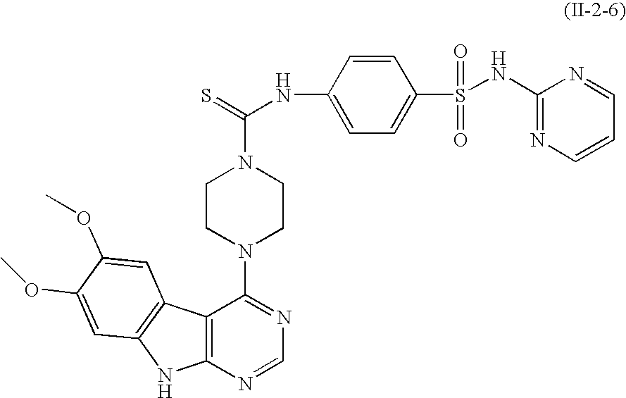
C12=C(N=CN=C1N1CCN(C(=S)NC3=CC=C(S(=O)(=O)NC4=NC=CC=N4)C=C3)CC1)NC1=C2C=C(OC)C(OC)=C1
